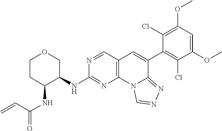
C1CC(NC(=O)C=C)C(NC2=NC3=C(C=N2)C=C(C2=C(Cl)C(OC)=CC(OC)=C2Cl)C2=NN=CN32)CO1
